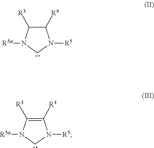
C1([R4])C([R3])N([R5a])CN1[R5].C1([R4])=C([R3])N([R5a])CN1[R5]
